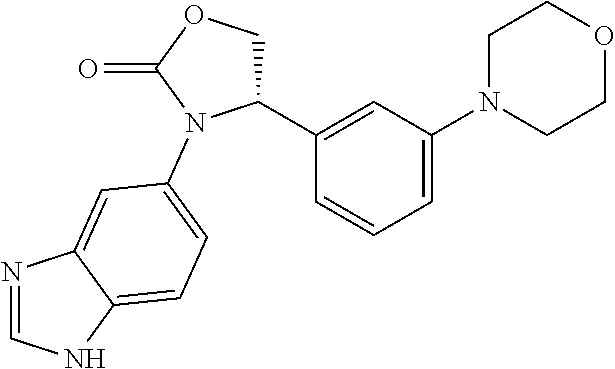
C1(C2=CC(N3CCOCC3)=CC=C2)COC(=O)N1C1=CC=C2NC=NC2=C1
